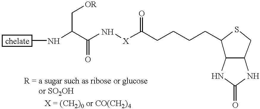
CNC(C(N[X]C(CCCCC1C2C(CS1)NC(=O)N2)=O)=O)C[OR]
